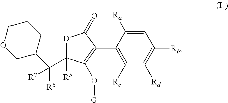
C1=C([Ra])C(C2=C(O[G])C([R5])(C([R6])([R7])C3CCCOC3)[D]C2=O)=C([Rc])C([Rd])=C1[Rb]
